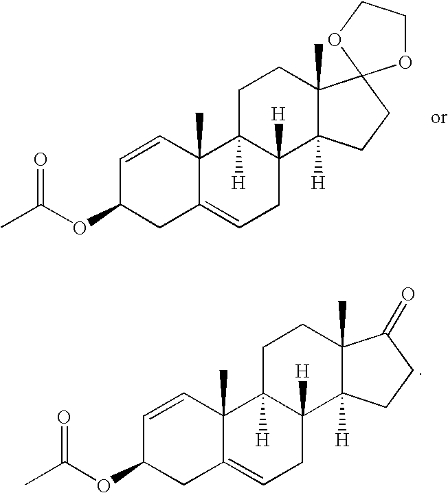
C1=CC2(C)C(=CCC3([H])C2([H])CCC2(C)C3([H])CCC23OCCO3)CC1OC(C)=O.C1=CC2(C)C(=CCC3([H])C2([H])CCC2(C)C3([H])CCC2=O)CC1OC(C)=O
